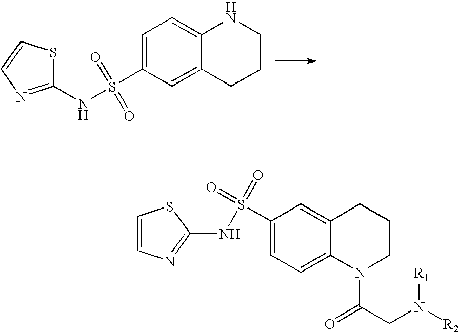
C1(NS(C2=CC=C3C(=C2)CCCN3)(=O)=O)=NC=CS1.C1=CN=C(NS(C2=CC=C3C(=C2)CCCN3C(CN([R2])[R1])=O)(=O)=O)S1
